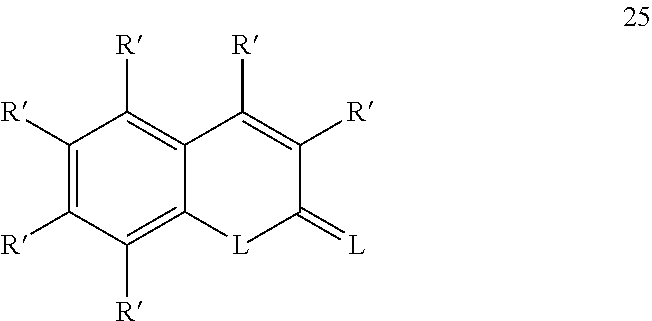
C1([R])=C2C(=C([R])C([R])=C1[R])C([R])=C([R])C(=[L])[L]2
